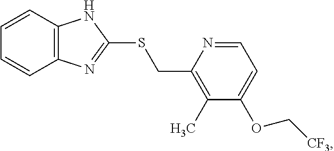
C1=CC2=C(C=C1)N=C(SCC1=C(C)C(OC[CF3])=CC=N1)N2
